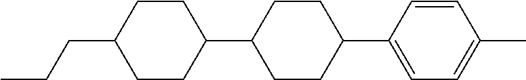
C1(C2CCC(C3=CC=C(C)C=C3)CC2)CCC(CCC)CC1
